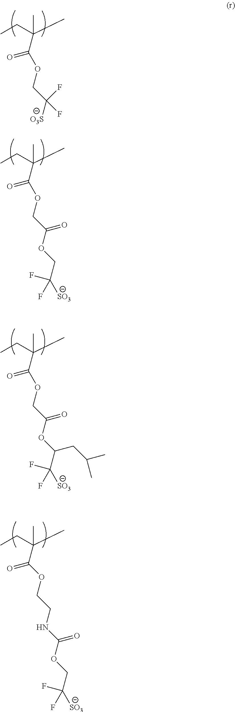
CC(CC)(C)C(OCC(F)([O3S])F)=O.CC(CC)(C)C(OCC(=O)OCC(F)(F)[SO3])=O.CC(CC)(C)C(OCC(=O)OC(C(F)(F)[SO3])CC(C)C)=O.CC(CC)(C)C(=O)OCCNC(OCC(F)(F)[SO3])=O
